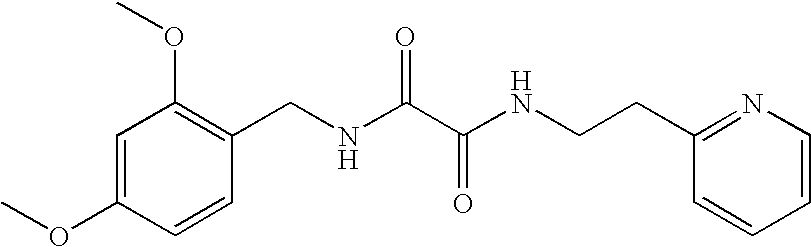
C1=C(OC)C=CC(CNC(C(NCCC2=NC=CC=C2)=O)=O)=C1OC
